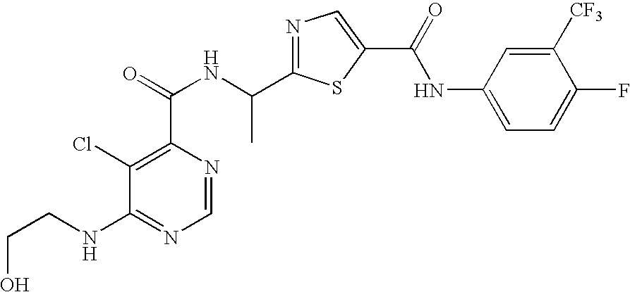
C1=NC(C(=O)NC(C2=NC=C(C(NC3=CC=C(F)C([CF3])=C3)=O)S2)C)=C(Cl)C(NCCO)=N1
